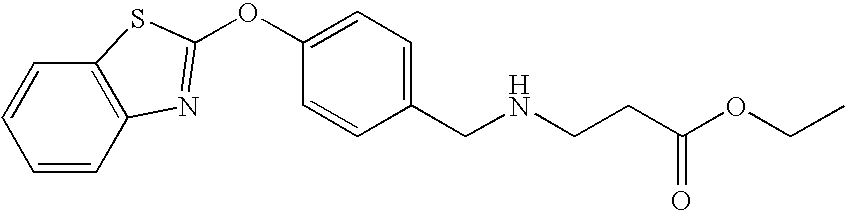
C1=CC(CNCCC(OCC)=O)=CC=C1OC1=NC2=C(C=CC=C2)S1
